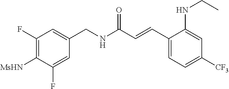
C1(F)=C([MsHN])C(F)=CC(CNC(C=CC2=CC=C([CF3])C=C2NCC)=O)=C1
